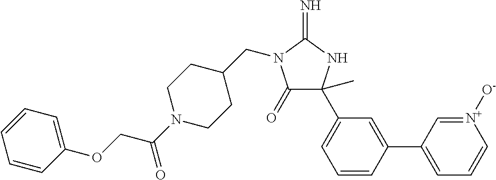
C1(=O)C(C2=CC=CC(C3=CC=C[N+]([O-])=C3)=C2)(C)NC(=N)N1CC1CCN(C(=O)COC2=CC=CC=C2)CC1
